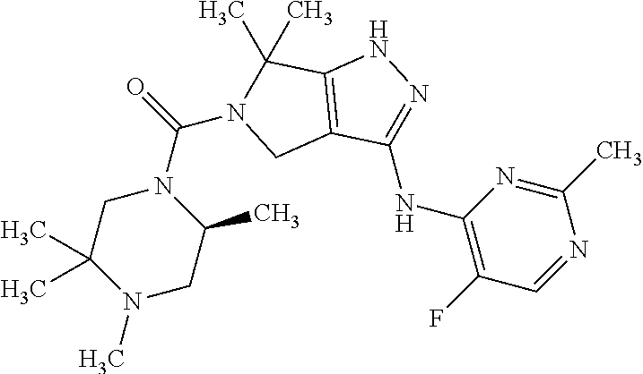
N(C1=NNC2=C1CN(C(=O)N1CC(C)(C)N(C)CC1C)C2(C)C)C1=C(F)C=NC(C)=N1
